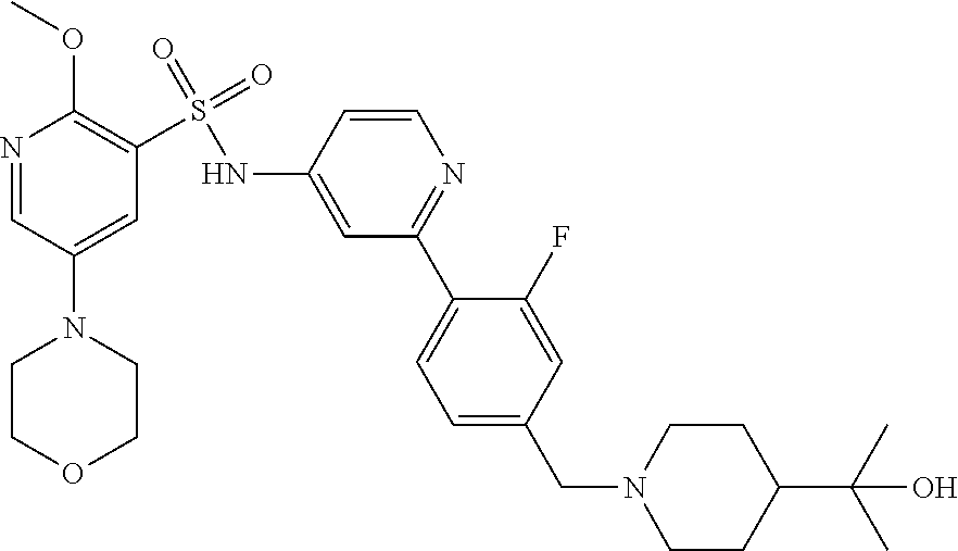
N1=CC(N2CCOCC2)=CC(S(=O)(NC2=CC(C3=CC=C(CN4CCC(C(C)(C)O)CC4)C=C3F)=NC=C2)=O)=C1OC
